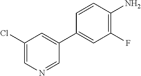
NC1=C(F)C=C(C2=CC(Cl)=CN=C2)C=C1
